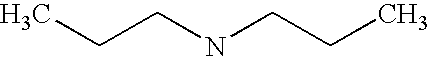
C(NCCC)CC
